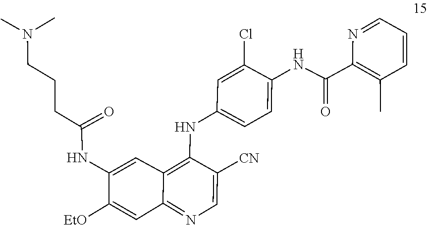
C(CC(=O)NC1=CC2=C(NC3=CC=C(NC(C4=C(C)C=CC=N4)=O)C(Cl)=C3)C([CN])=CN=C2C=C1[EtO])CN(C)C
